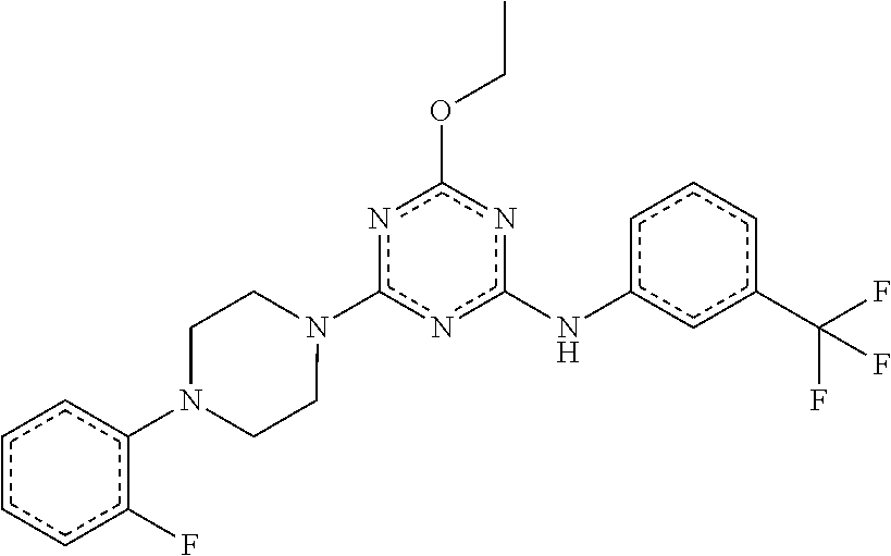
c1c(C(F)(F)F)cc(Nc2nc(OCC)nc(N3CCN(c4c(F)cccc4)CC3)n2)cc1
